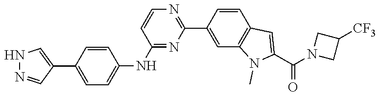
N1(C(C2=CC3=C(C=C(C4=NC=CC(NC5=CC=C(C6=CNN=C6)C=C5)=N4)C=C3)N2C)=O)CC([CF3])C1
